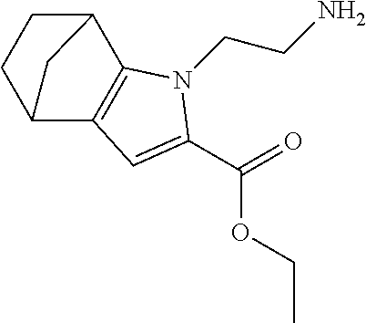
C1CC2C3=C(C1C2)N(CCN)C(C(=O)OCC)=C3
